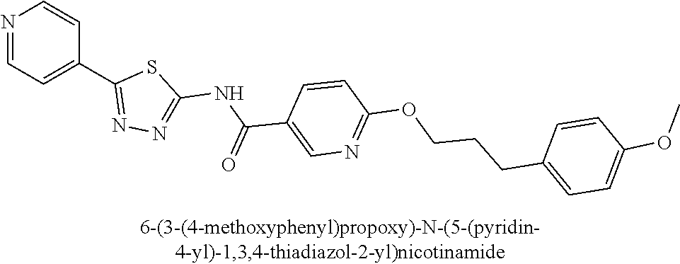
N1=CC=C(C2=NN=C(NC(C3=CN=C(OCCCC4=CC=C(OC)C=C4)C=C3)=O)S2)C=C1
